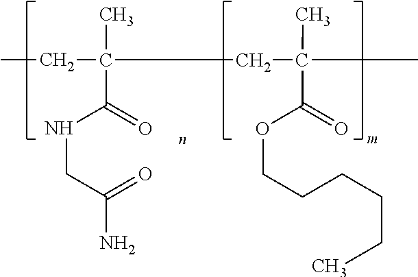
CCC(CC(C)(C)C(OCCCCCC)=O)(C)C(NCC(N)=O)=O
